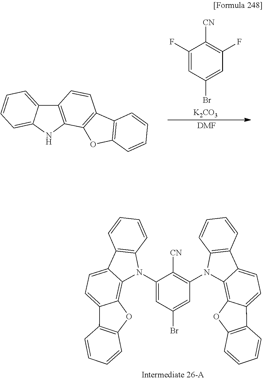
C1([CN])=C(F)C=C(Br)C=C1F.[K2CO3].C1=CC=C2C(=C1)NC1=C2C=CC2=C1OC1=C2C=CC=C1.[DMF].C1=CC2=C(C=C1)C1=CC=C3C(=C1O2)N(C1=C([CN])C(N2C4=C5C(=CC=C4C4=C2C=CC=C4)C2=C(C=CC=C2)O5)=CC(Br)=C1)C1=C3C=CC=C1
